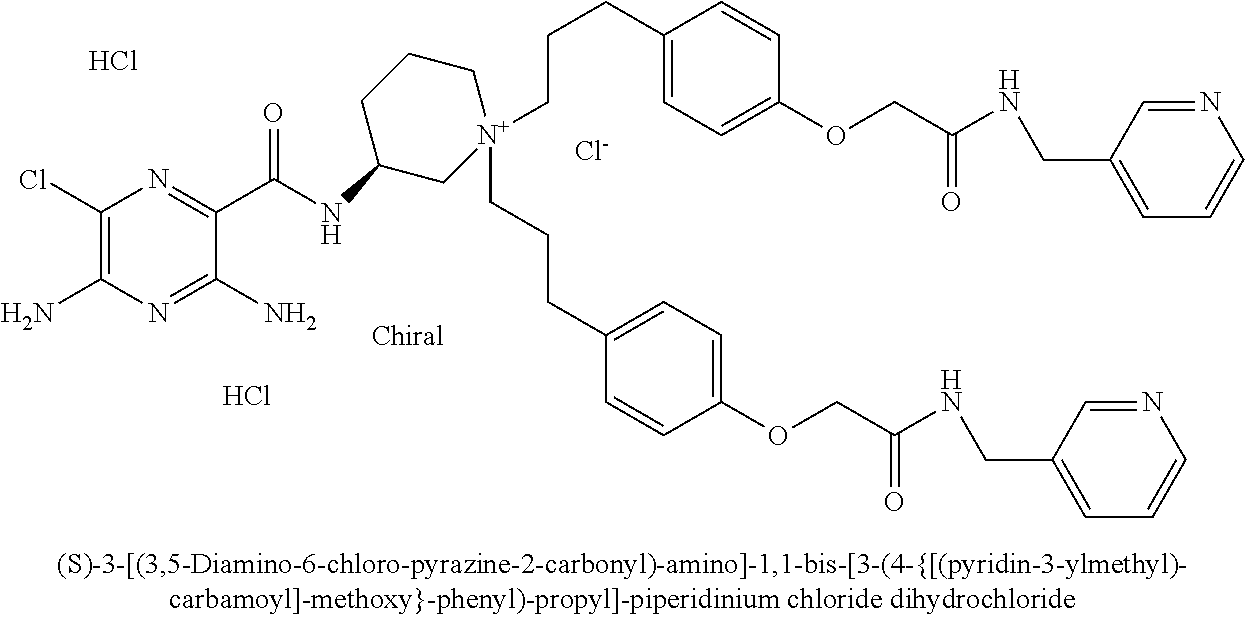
[Cl-].C1(Cl)=C(N)N=C(N)C(C(=O)NC2C[N+](CCCC3=CC=C(OCC(NCC4=CC=CN=C4)=O)C=C3)(CCCC3=CC=C(OCC(=O)NCC4=CC=CN=C4)C=C3)CCC2)=N1.Cl.Cl
